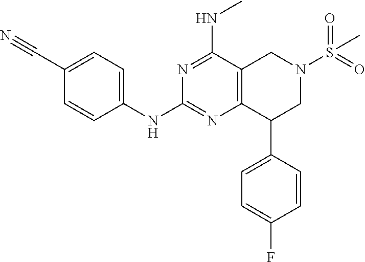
C1(C#N)=CC=C(NC2=NC3=C(C(NC)=N2)CN(S(=O)(=O)C)CC3C2=CC=C(F)C=C2)C=C1
